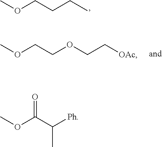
COCCCC.O=C(C([Ph])C)OC.COCCOCC[OAc]
